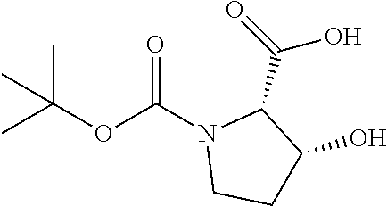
O(C(=O)N1CCC(O)C1C(O)=O)C(C)(C)C
